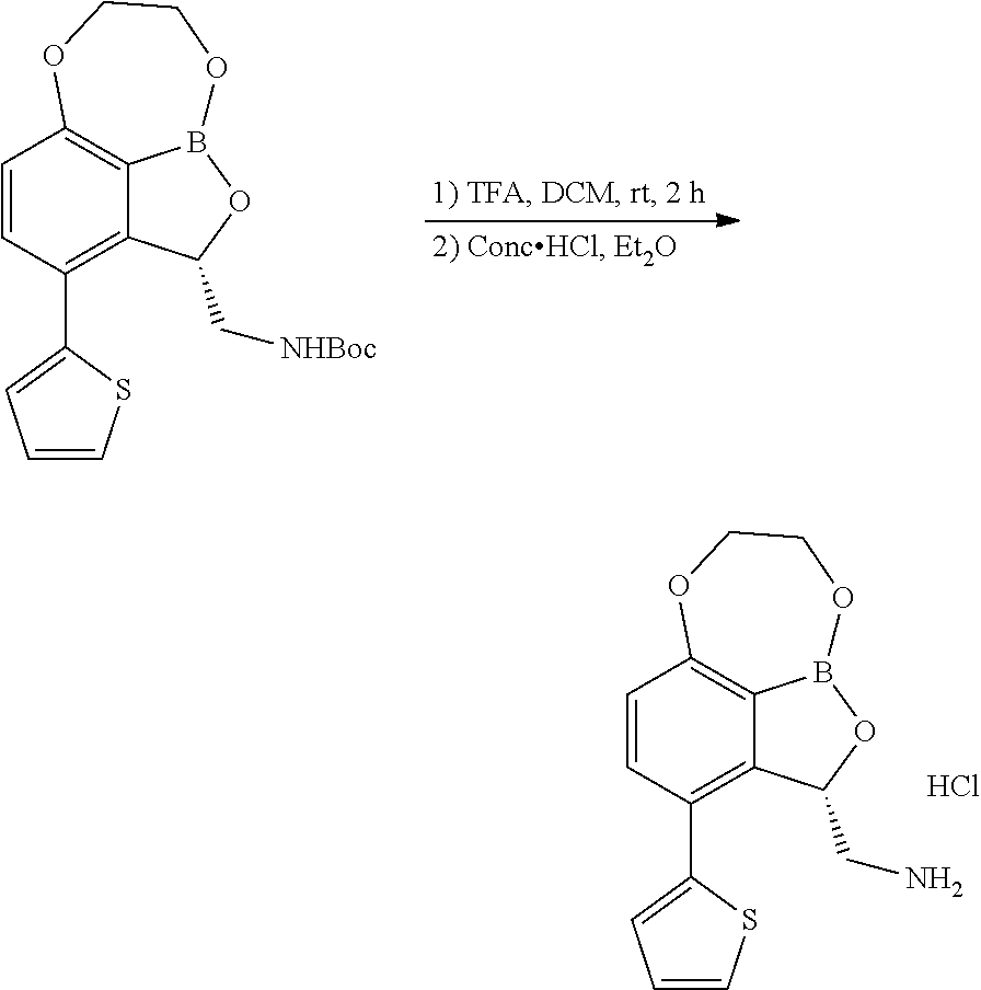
C1=CC(C2=CC=CS2)=C2C3=C1OCCOB3OC2C[NHBoc].C1=CC(C2=CC=CS2)=C2C3=C1OCCOB3OC2CN.Cl
